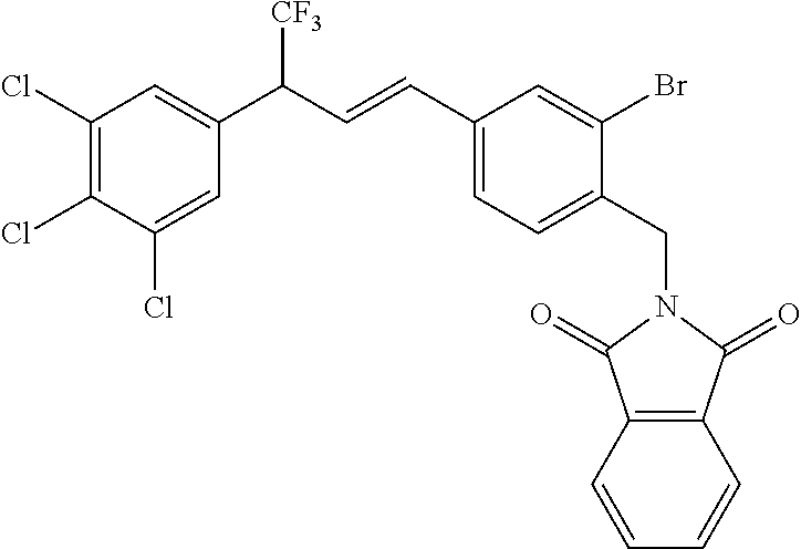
C1=CC=CC2=C1C(=O)N(CC1=CC=C(C=CC(C3=CC(Cl)=C(Cl)C(Cl)=C3)[CF3])C=C1Br)C2=O
